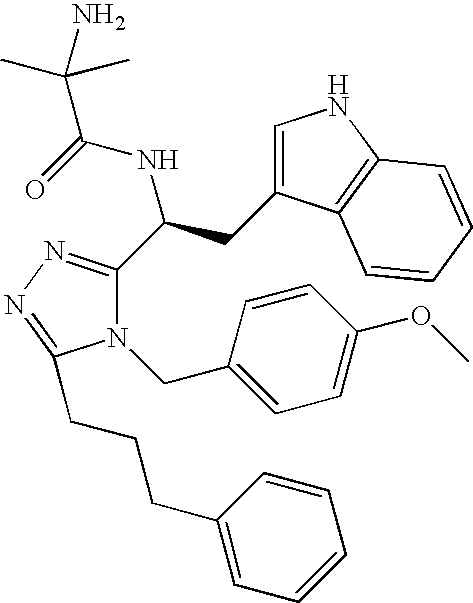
C1(CN2C(C(NC(=O)C(C)(C)N)CC3=CNC4=C3C=CC=C4)=NN=C2CCCC2=CC=CC=C2)=CC=C(OC)C=C1
